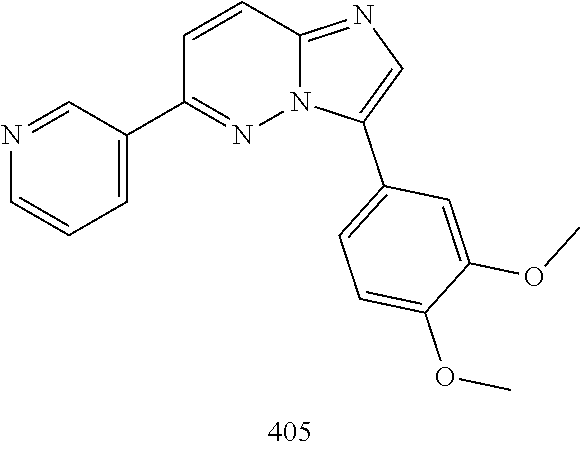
C1(C2=CC=CN=C2)=NN2C(=NC=C2C2=CC=C(OC)C(OC)=C2)C=C1
